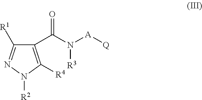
C1(C(N([A][Q])[R3])=O)=C([R4])N([R2])N=C1[R1]
